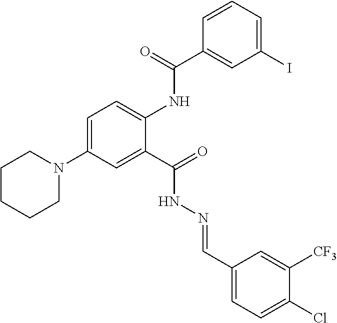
C1=C(N2CCCCC2)C=C(C(=O)NN=CC2=CC=C(Cl)C([CF3])=C2)C(NC(C2=CC(I)=CC=C2)=O)=C1
